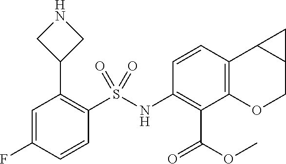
C1(NS(C2=C(C3CNC3)C=C(F)C=C2)(=O)=O)=C(C(OC)=O)C2=C(C3C(CO2)C3)C=C1
